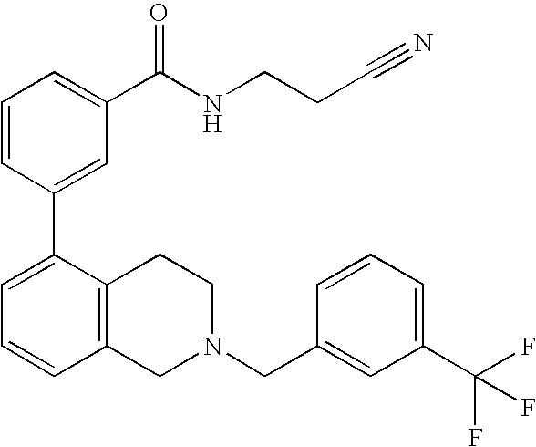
C1=CC(C2=CC=CC3=C2CCN(CC2=CC(C(F)(F)F)=CC=C2)C3)=CC(C(NCCC#N)=O)=C1
